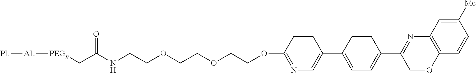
[PL][AL][PEGn]CC(NCCOCCOCCOC1=NC=C(C2=CC=C(C3=NC4=C(OC3)C=CC([Me])=C4)C=C2)C=C1)=O
